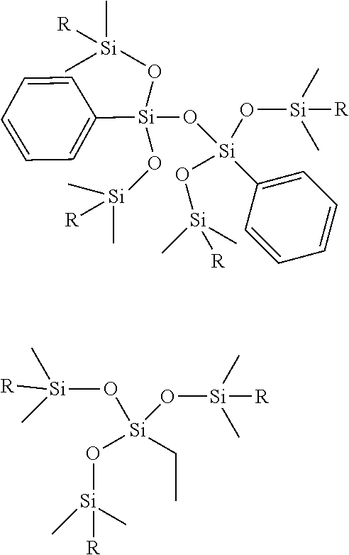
[Si](O[Si](C)(C)[R])(O[Si](C)(C)[R])(O[Si]([R])(C)C)CC.C1=CC([Si](O[Si](C)([R])C)(O[Si](C2=CC=CC=C2)(O[Si](C)(C)[R])O[Si]([R])(C)C)O[Si](C)(C)[R])=CC=C1
